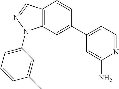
C1(C2=CC=NC(N)=C2)=CC2=C(C=C1)C=NN2C1=CC=CC(C)=C1
